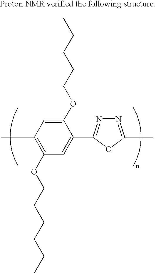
C1(OCCCCC)=CC(C)=C(OCCCCCC)C=C1C1=NN=C(C)O1
